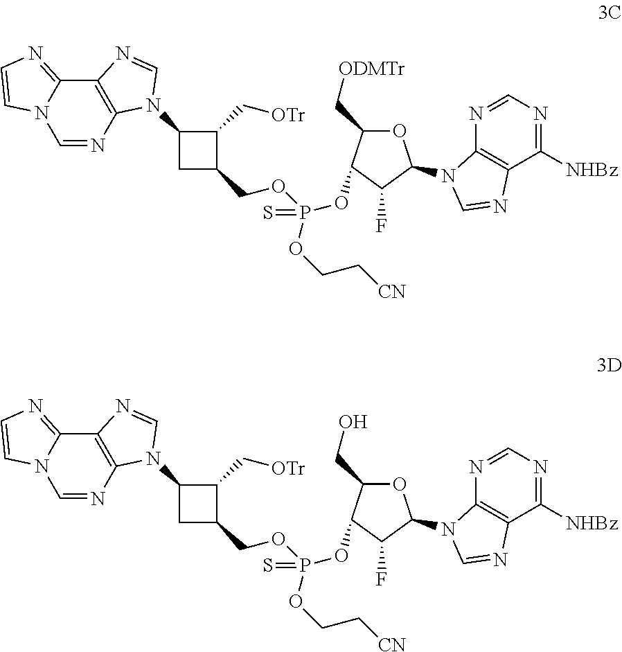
C12=C(N=CN3C1=NC=C3)N(C1CC(COP(OC3C(C[ODMTr])OC(N4C5=C(C([NHBz])=NC=N5)N=C4)C3F)(=S)OCC[CN])C1C[OTr])C=N2.C12=C(N=CN3C1=NC=C3)N(C1CC(COP(OC3C(CO)OC(N4C5=C(C([NHBz])=NC=N5)N=C4)C3F)(=S)OCC[CN])C1C[OTr])C=N2
